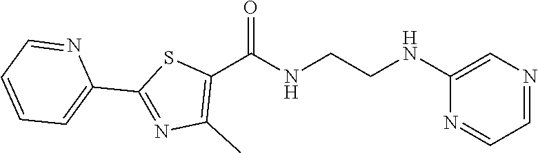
C1(C(NCCNC2=CN=CC=N2)=O)=C(C)N=C(C2=CC=CC=N2)S1
